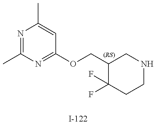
N1=C(C)N=C(OCC2C(F)(F)CCNC2)C=C1C
